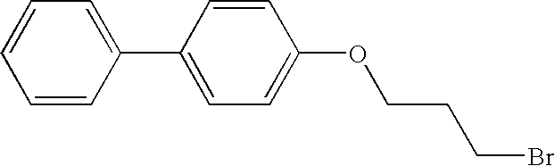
C1=CC(C2=CC=C(OCCCBr)C=C2)=CC=C1
